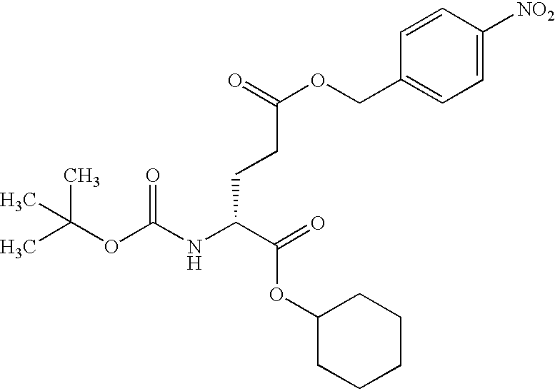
CC(OC(NC(C(OC1CCCCC1)=O)CCC(OCC1=CC=C([NO2])C=C1)=O)=O)(C)C
